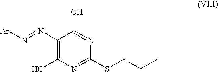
OC1=C(N=N[Ar])C(O)=NC(SCCC)=N1
